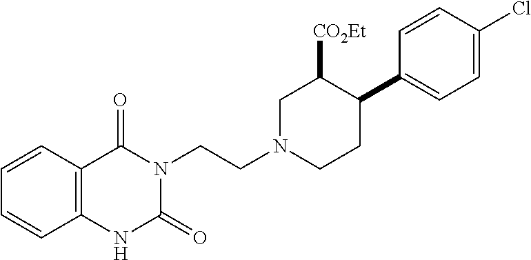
C1=CC2=C(C=C1)C(=O)N(CCN1CCC(C3=CC=C(Cl)C=C3)C([CO2Et])C1)C(=O)N2
